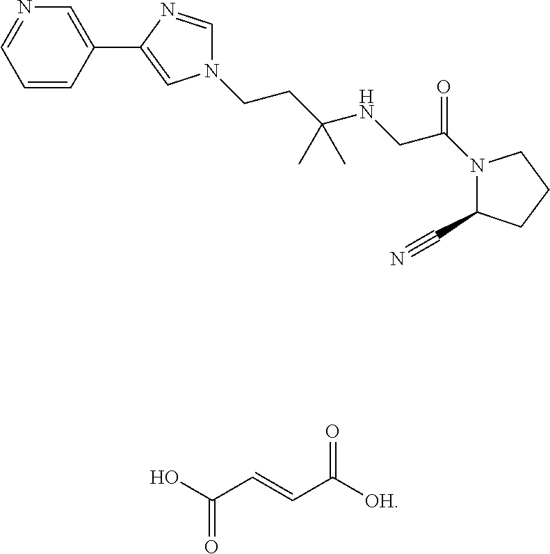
N1=CC=CC(C2=CN(CCC(NCC(N3C(C#N)CCC3)=O)(C)C)C=N2)=C1.OC(C=CC([OH])=O)=O
